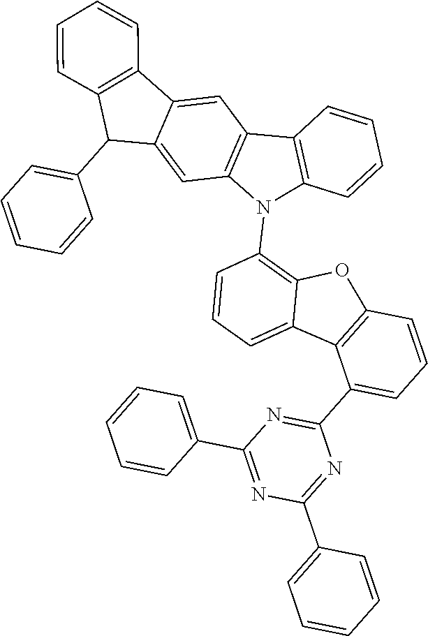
C1=CC=C2C(=C1N1C3=C(C4=C1C=C1C(=C4)C4=C(C1C1=CC=CC=C1)C=CC=C4)C=CC=C3)OC1=C2C(C2=NC(C3=CC=CC=C3)=NC(C3=CC=CC=C3)=N2)=CC=C1
